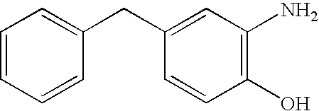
C1=CC=CC(CC2=CC(N)=C(O)C=C2)=C1
